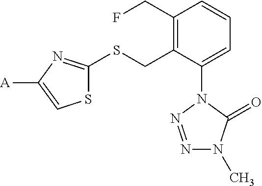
S1C(SCC2=C(CF)C=CC=C2N2N=NN(C)C2=O)=NC([A])=C1
